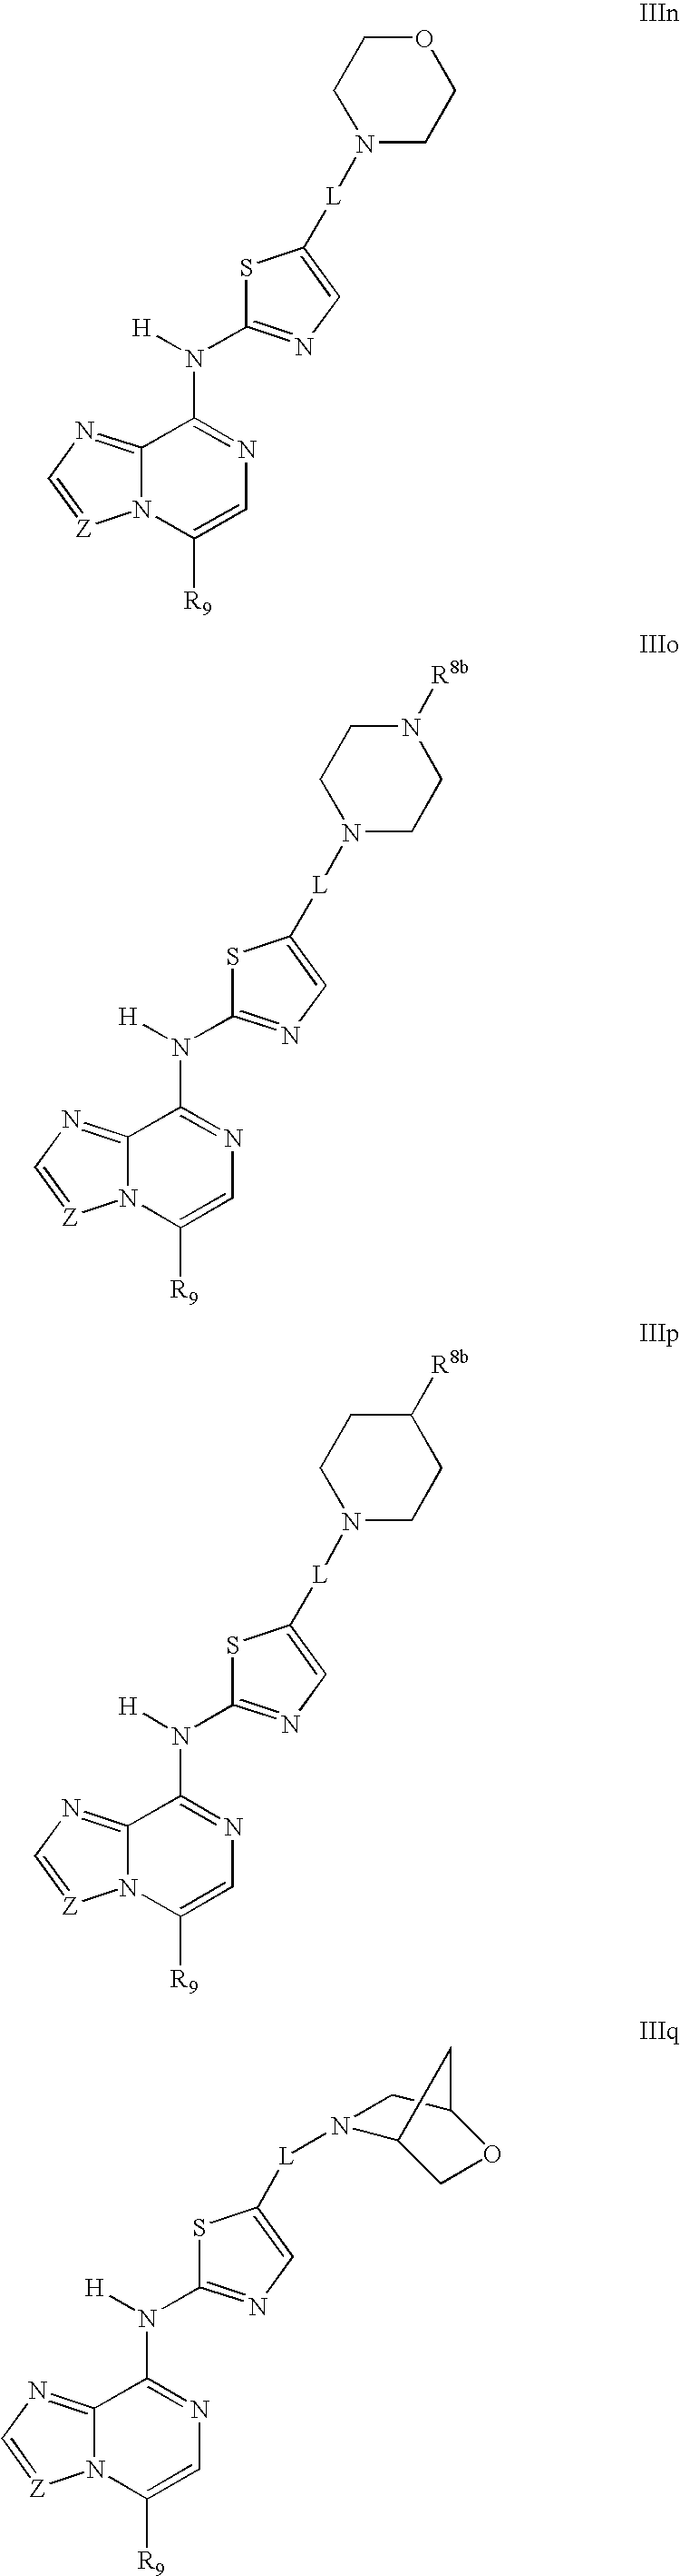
N1([L]C2=CN=C(N([H])C3=NC=C([R9])N4C3=NC=[Z]4)S2)CCOCC1.N1([L]C2=CN=C(N([H])C3=NC=C([R9])N4C3=NC=[Z]4)S2)CCN([R8b])CC1.N1([L]C2=CN=C(N([H])C3=NC=C([R9])N4C3=NC=[Z]4)S2)CCC([R8b])CC1.[L](C1=CN=C(N([H])C2=NC=C([R9])N3C2=NC=[Z]3)S1)N1C2COC(C1)C2
